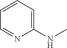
C1=CC=C(NC)N=C1
